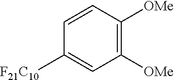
C1=CC([OMe])=C([OMe])C=C1[F21C10]
